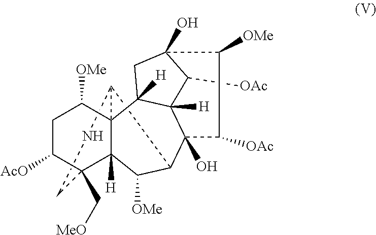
C12([H])C([OMe])C3C4(O)C5([H])C([OAc])C(O)(CC5([H])C15C3NCC2(C[MeO])C([AcO])CC5[OMe])C([OMe])C4[OAc]
